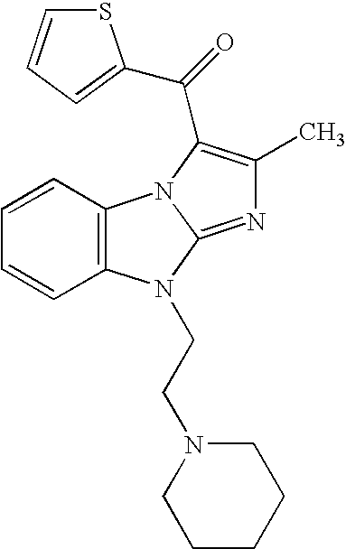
C1=CC2=C(C=C1)N(CCN1CCCCC1)C1=NC(C)=C(C(=O)C3=CC=CS3)N21
